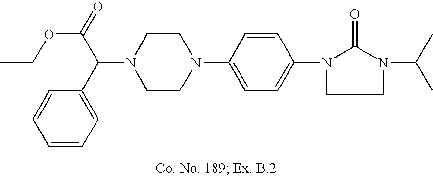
N1(C(C2=CC=CC=C2)C(=O)OCC)CCN(C2=CC=C(N3C(=O)N(C(C)C)C=C3)C=C2)CC1
